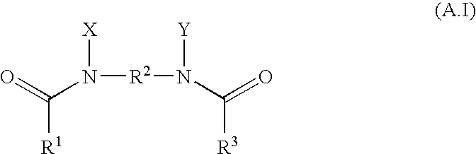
C([R1])(=O)N([R2]N(C(=O)[R3])[Y])[X]
